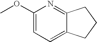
C1(OC)=CC=C2C(=N1)CCC2
